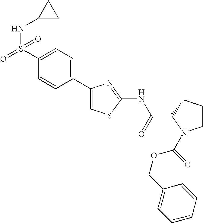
C1(C2=CC=C(S(=O)(NC3CC3)=O)C=C2)=CSC(NC(C2N(C(OCC3=CC=CC=C3)=O)CCC2)=O)=N1
